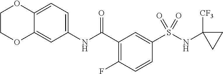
N(C(C1=C(F)C=CC(S(NC2([CF3])CC2)(=O)=O)=C1)=O)C1=CC=C2C(=C1)OCCO2
